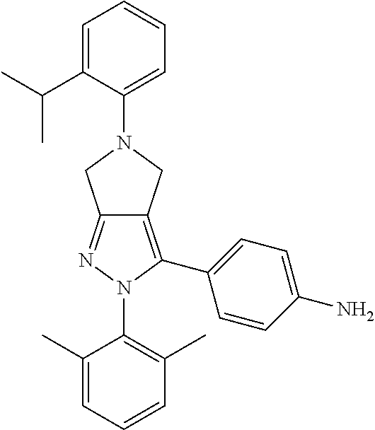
C1(C)=CC=CC(C)=C1N1C(C2=CC=C(N)C=C2)=C2C(=N1)CN(C1=CC=CC=C1C(C)C)C2
